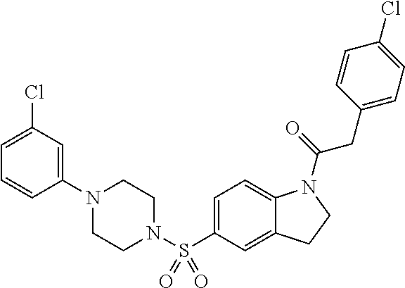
C1(N2CCN(S(C3=CC=C4C(=C3)CCN4C(=O)CC3=CC=C(Cl)C=C3)(=O)=O)CC2)=CC(Cl)=CC=C1
